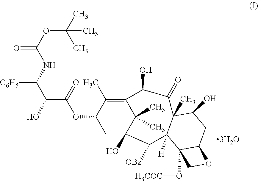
O(C(C(O)C(NC(OC(C)(C)C)=O)[C6H5])=O)C1C(C)=C2C(C)(C)C(O)(C1)C([OBz])C1([H])C(C)(C(=O)C2O)C(O)CC2C1(O[H3COC])CO2
